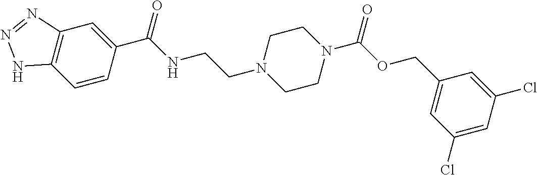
C12=C(C=CC(C(NCCN3CCN(C(OCC4=CC(Cl)=CC(Cl)=C4)=O)CC3)=O)=C1)NN=N2
